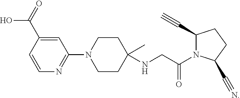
C1=C(C(=O)O)C=CN=C1N1CCC(C)(NCC(N2C(C#C)CCC2C#N)=O)CC1
